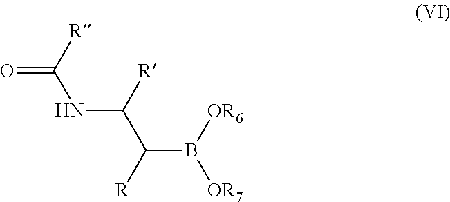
[R]C(NC(C([R])B([OR6])[OR7])[R])=O
